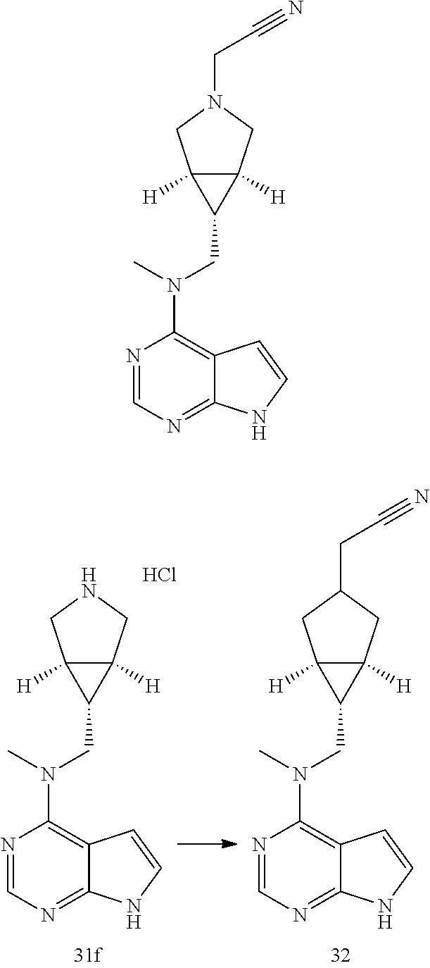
N1=CN=C2C(=C1N(C)CC1C3([H])C1([H])CNC3)C=CN2.Cl.N1=CN=C2C(=C1N(C)CC1C3([H])C1([H])CC(CC#N)C3)C=CN2.N1=CN=C2C(=C1N(C)CC1C3([H])C1([H])CN(CC#N)C3)C=CN2
